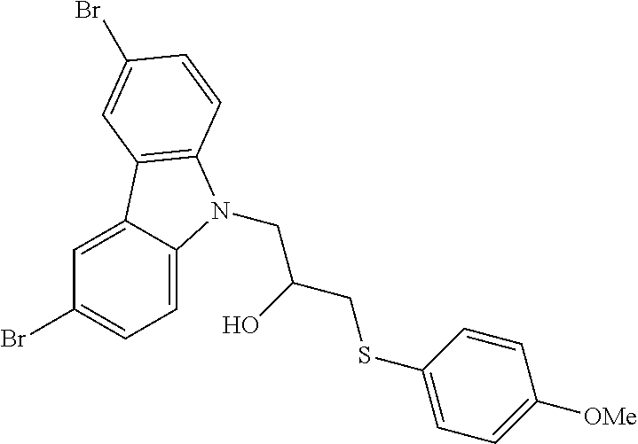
C1=C2C(=CC=C1Br)N(CC(O)CSC1=CC=C([OMe])C=C1)C1=C2C=C(Br)C=C1
